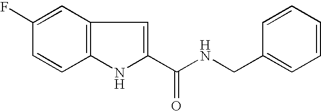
C12=C(NC(C(NCC3=CC=CC=C3)=O)=C1)C=CC(F)=C2
